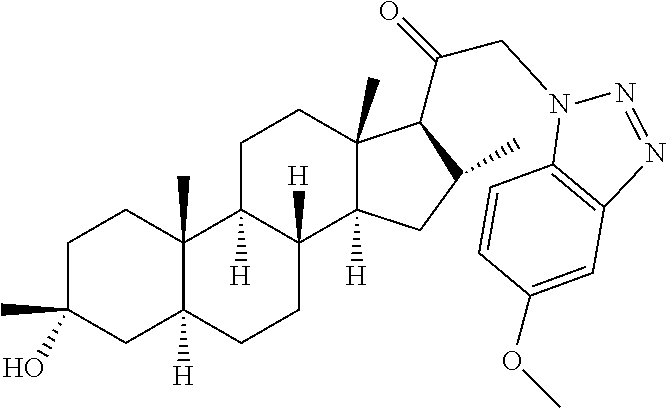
C1C(C)(O)CC2([H])C(C)(C1)C1([H])C([H])(CC2)C2([H])C(C)(CC1)C(C(=O)CN1C3=C(N=N1)C=C(OC)C=C3)C(C)C2
